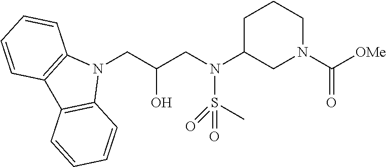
N1(CC(CN(S(=O)(=O)C)C2CN(C([OMe])=O)CCC2)O)C2=C(C3=C1C=CC=C3)C=CC=C2
